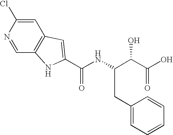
C(NC(C(O)C(O)=O)CC1=CC=CC=C1)(=O)C1=CC2=C(C=NC(Cl)=C2)N1
